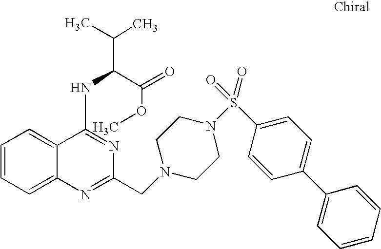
C1=CC=C2C(=C1)C(NC(C(C)C)C(=O)OC)=NC(CN1CCN(S(=O)(=O)C3=CC=C(C4=CC=CC=C4)C=C3)CC1)=N2
